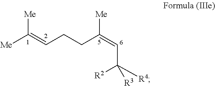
[Me]C(=CCCC(=CC([R4])([R2])[R3])[Me])[Me]
